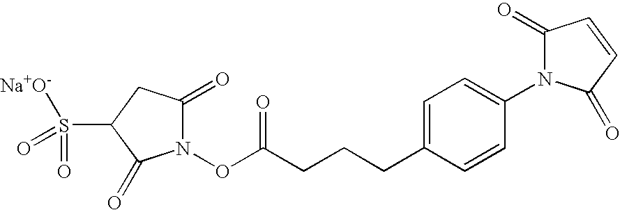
N1(OC(CCCC2=CC=C(N3C(=O)C=CC3=O)C=C2)=O)C(=O)CC(S([Na+O-])(=O)=O)C1=O
